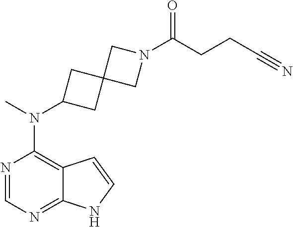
N1=CN=C2C(=C1N(C)C1CC3(C1)CN(C(CCC#N)=O)C3)C=CN2
